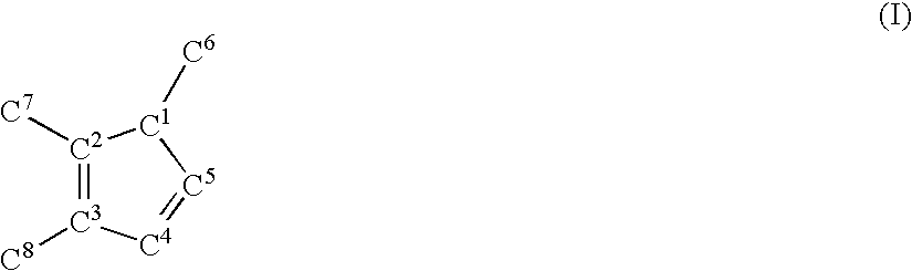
[C2]1([C7])=[C3]([C8])[C4]=[C5][C1]1[C6]
